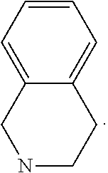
C12=CC=CC=C1CNCC2
